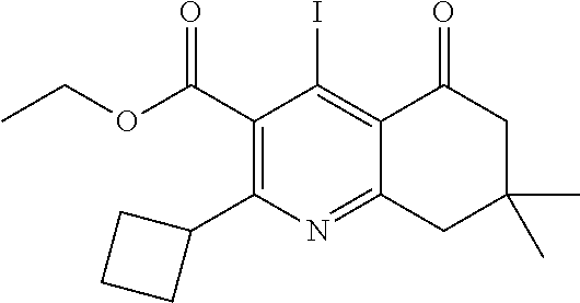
C1(C(OCC)=O)=C(C2CCC2)N=C2C(=C1I)C(=O)CC(C)(C)C2
